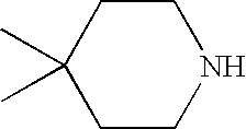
C1C(C)(C)CCNC1
